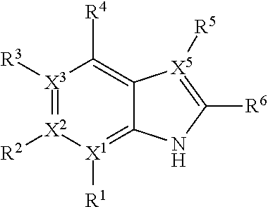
[X3]1([R3])=[X2]([R2])[X1]([R1])=C2C(=C1[R4])[X5]([R5])=C([R6])N2
